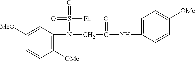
C1([OMe])=C(N(CC(NC2=CC=C([OMe])C=C2)=O)S(=O)([Ph])=O)C=C([MeO])C=C1
